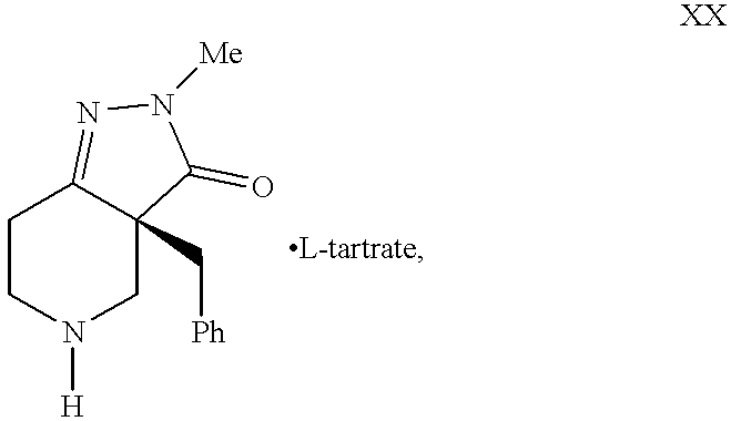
C1CN([H])CC2(C[Ph])C1=NN([Me])C2=O
